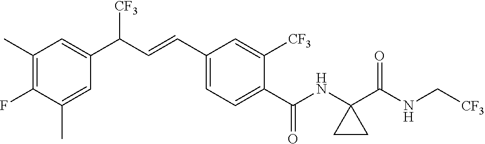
C1(C)=C(F)C(C)=CC(C(C=CC2=CC=C(C(NC3(C(NC[CF3])=O)CC3)=O)C([CF3])=C2)[CF3])=C1
